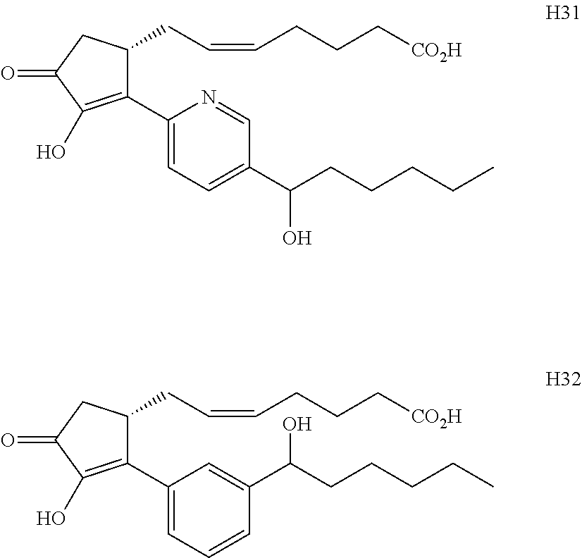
C1(C2=CC=C(C(CCCCC)O)C=N2)=C(O)C(=O)CC1CC=CCCC[CO2H].C1(C2=CC=CC(C(CCCCC)O)=C2)=C(O)C(=O)CC1CC=CCCC[CO2H]
